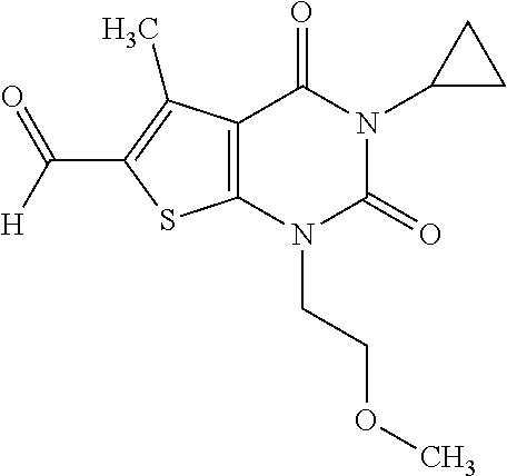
C12=C(N(CCOC)C(=O)N(C3CC3)C1=O)SC(C(=O)[H])=C2C
